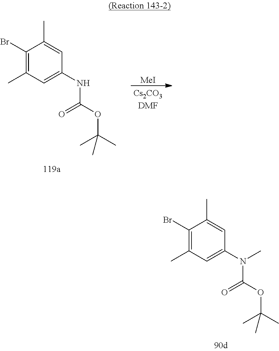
C1(Br)=C(C)C=C(N(C(OC(C)(C)C)=O)C)C=C1C.[MeI].C1(Br)=C(C)C=C(NC(OC(C)(C)C)=O)C=C1C
